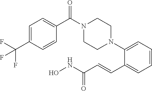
C1(C(N2CCN(C3=CC=CC=C3C=CC(NO)=O)CC2)=O)=CC=C(C(F)(F)F)C=C1
